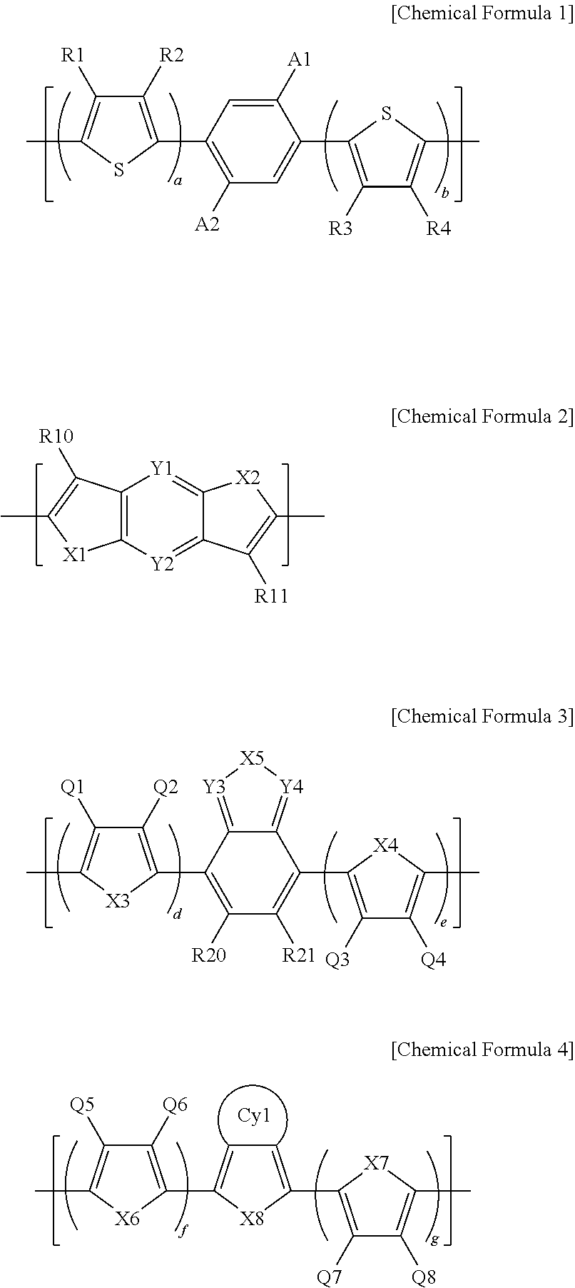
C1([A1])=CC(C2=C([R2])C([R1])=C(C)S2)=C([A2])C=C1C1=C([R3])C([R4])=C(C)S1.C12=C([Y2]=C3C(=[Y1]1)[X2]C(C)=C3[R11])[X1]C(C)=C2[R10].C12=[Y4][X5][Y3]=C1C(C1=C([Q2])C([Q1])=C(C)[X3]1)=C([R20])C([R21])=C2C1=C([Q3])C([Q4])=C(C)[X4]1.C1([Q6])=C(C2=CC=C(C3=C([Q7])C([Q8])=C(C)[X7]3)[X8]2)[X6]C(C)=C1[Q5]
